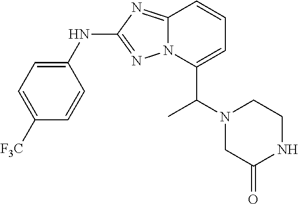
C12=NC(NC3=CC=C([F3C])C=C3)=NN1C(C(C)N1CC(=O)NCC1)=CC=C2
